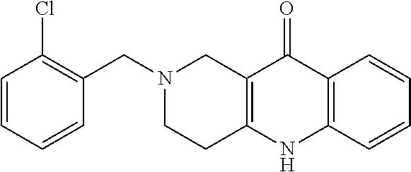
N1(CC2=C(Cl)C=CC=C2)CCC2=C(C1)C(=O)C1=C(N2)C=CC=C1
